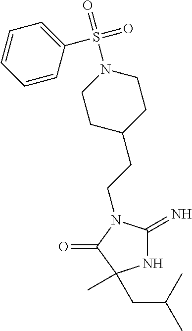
C1C(CCN2C(=N)NC(C)(CC(C)C)C2=O)CCN(S(=O)(C2=CC=CC=C2)=O)C1
